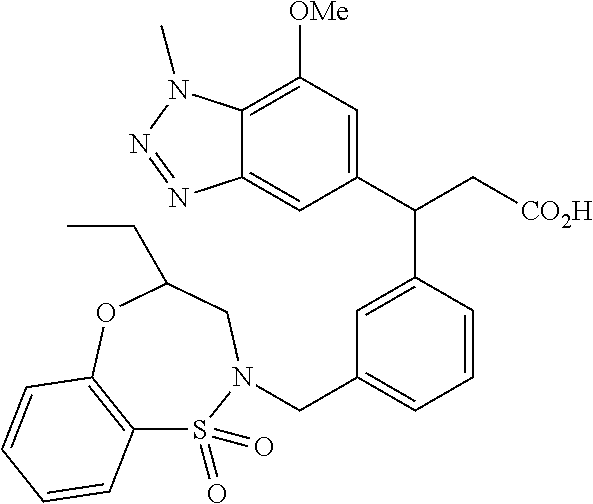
C12=C([OMe])C=C(C(C[CO2H])C3=CC(CN4CC(CC)OC5=C(S4(=O)=O)C=CC=C5)=CC=C3)C=C1N=NN2C
